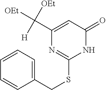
C1=CC(CSC2=NC(C([H])([OEt])[OEt])=CC(=O)N2)=CC=C1
